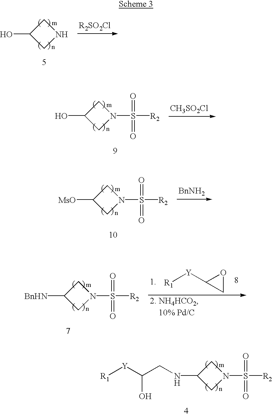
[R2SO2Cl].C1NCC1O.[CH3SO2Cl].C1N(S([R2])(=O)=O)CC1O.[R1][Y]C1CO1.C1N(S([R2])(=O)=O)CC1[BnHN].C1N(S([R2])(=O)=O)CC1NCC([Y][R1])O.[BnNH2].C1N(S([R2])(=O)=O)CC1[MsO]
